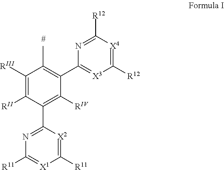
C1([RIII])=C([RII])C(C2=NC([R11])=[X1]C([R11])=[X2]2)=C([RIV])C(C2=[X3]C([R12])=[X4]C([R12])=N2)=C1C
